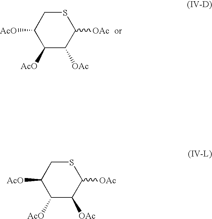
S1CC([AcO])C([AcO])C([OAc])C1[OAc].S1CC([AcO])C([AcO])C([OAc])C1[OAc]
